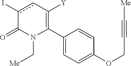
C1(C2=C([Y])cc(I)C(=O)N2C[Me])=CC=C(OCC#C[Me])C=C1
